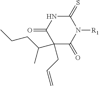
C1(=O)N([R1])C(=S)NC(=O)C1(C(C)CCC)CC=C
